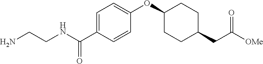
N(C(C1=CC=C(OC2CCC(CC([OMe])=O)CC2)C=C1)=O)CCN
